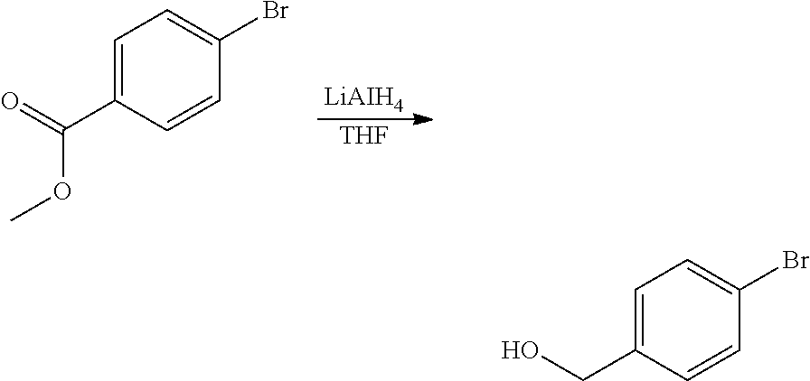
[LiAIH4].[THF].C1=C(C(OC)=O)C=CC(Br)=C1.C1=C(CO)C=CC(Br)=C1
